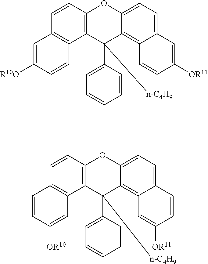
C12=C(C=CC3=C1C=CC([R10O])=C3)OC1=CC=C3C(=C1C2(C1=CC=CC=C1)[n-C4H9])C=CC([OR11])=C3.C12=C(C=CC3=C1C=C([OR10])C=C3)OC1=CC=C3C(=C1C2(C1=CC=CC=C1)[n-C4H9])C=C([OR11])C=C3
